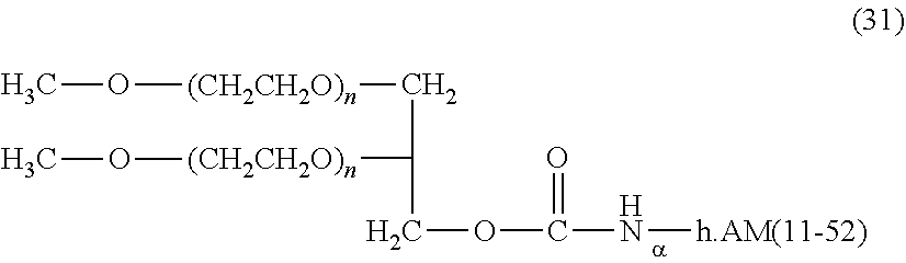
CO[(CH2CH2O)n]CC(COC(N[h.AM(11-52)])=O)[(CH2CH2O)n]OC
